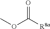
O(C(=O)[R8a])C
